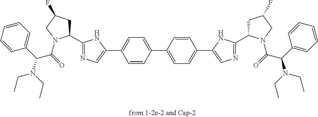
C1=CC=CC=C1C(C(=O)N1C(C2=NC=C(C3=CC=C(C4=CC=C(C5=CN=C(C6CC(F)CN6C(=O)C(C6=CC=CC=C6)N(CC)CC)N5)C=C4)C=C3)N2)CC(F)C1)N(CC)CC
